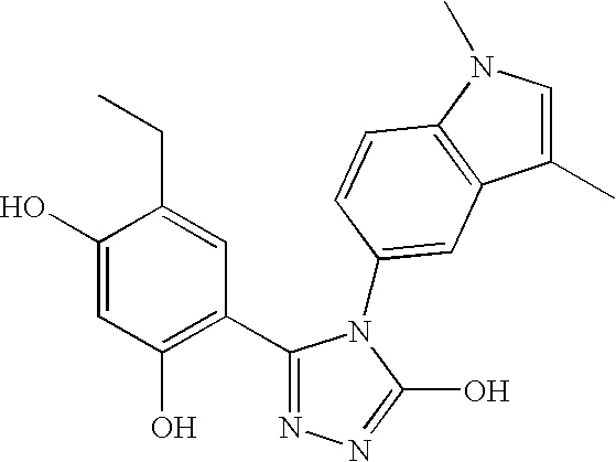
C1(C2=C(O)C=C(O)C(CC)=C2)=NN=C(O)N1C1=CC2=C(N(C)C=C2C)C=C1
